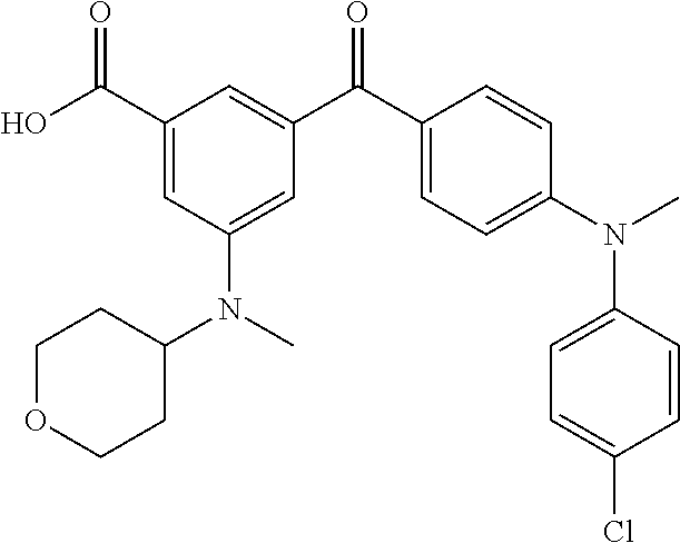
C1(C(O)=O)=CC(N(C2CCOCC2)C)=CC(C(C2=CC=C(N(C)C3=CC=C(Cl)C=C3)C=C2)=O)=C1
